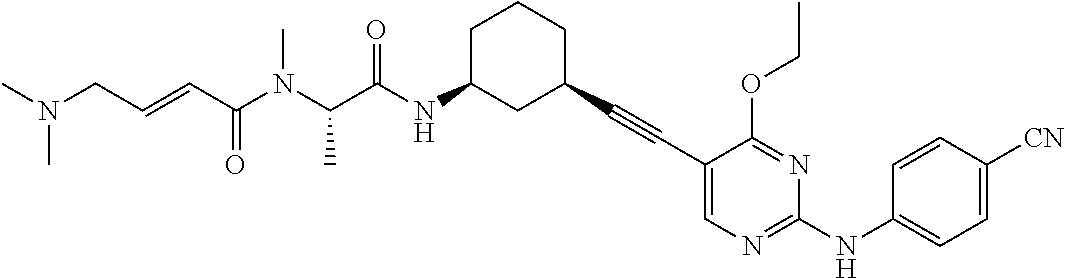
C(N(C(C(NC1CC(C#CC2=CN=C(NC3=CC=C([CN])C=C3)N=C2OCC)CCC1)=O)C)C)(C=CCN(C)C)=O
